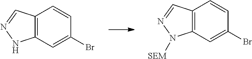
C12=C(C=C(Br)C=C1)NN=C2.C12=C(C=C(Br)C=C1)N([SEM])N=C2
